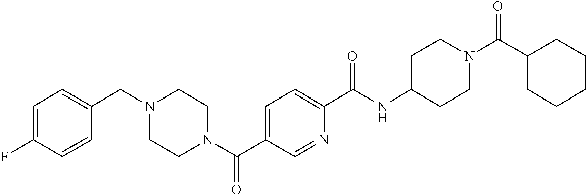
C1=C(F)C=CC(CN2CCN(C(C3=CC=C(C(NC4CCN(C(C5CCCCC5)=O)CC4)=O)N=C3)=O)CC2)=C1
